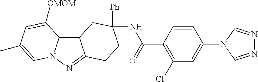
C12=C3N(N=C1CCC(NC(C1=C(Cl)C=C(N4C=NN=C4)C=C1)=O)([Ph])C2)C=C(C)C=C3[OMOM]
